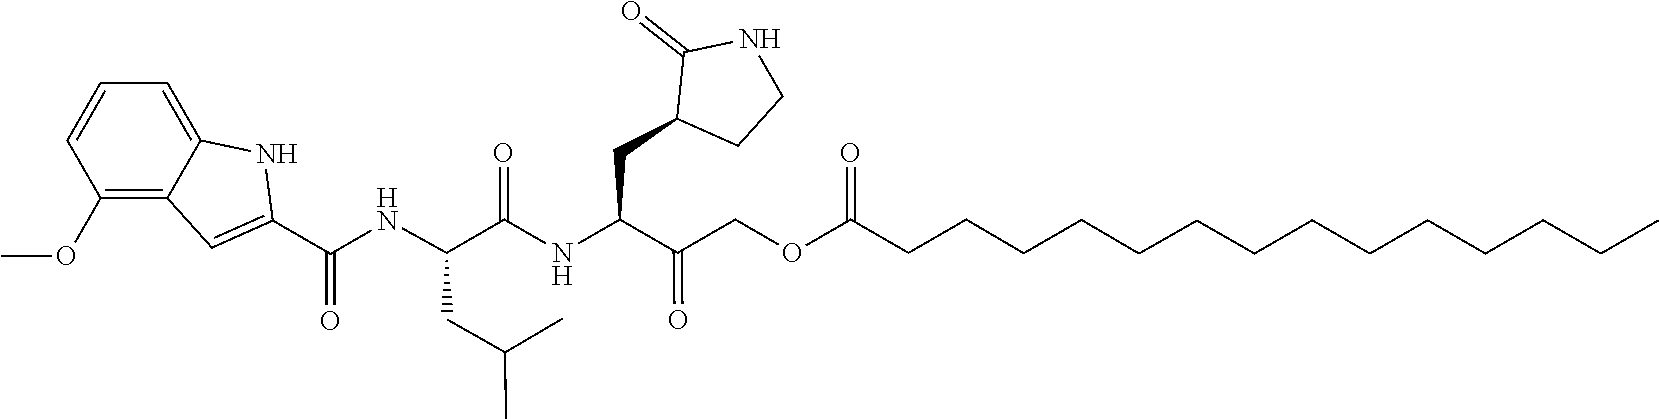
C(CCCCCCCCCCCC)CC(OCC(=O)C(CC1C(=O)NCC1)NC(C(NC(C1=CC2=C(OC)C=CC=C2N1)=O)CC(C)C)=O)=O
